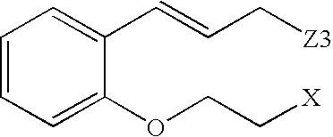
C1=CC=C(OCC[X])C(C=CC[Z3])=C1
